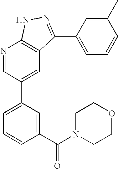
N1=CC(C2=CC=CC(C(N3CCOCC3)=O)=C2)=CC2=C1NN=C2C1=CC=CC(C)=C1
